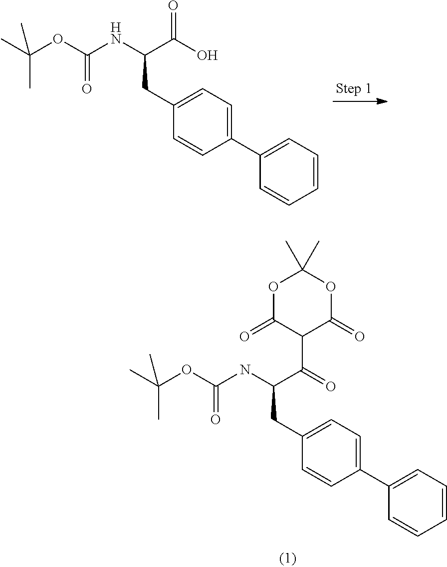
C1=CC=C(C2=CC=C(CC(NC(OC(C)(C)C)=O)C(O)=O)C=C2)C=C1.C1=CC=C(C2=CC=C(CC(NC(OC(C)(C)C)=O)C(=O)C3C(=O)OC(C)(C)OC3=O)C=C2)C=C1
